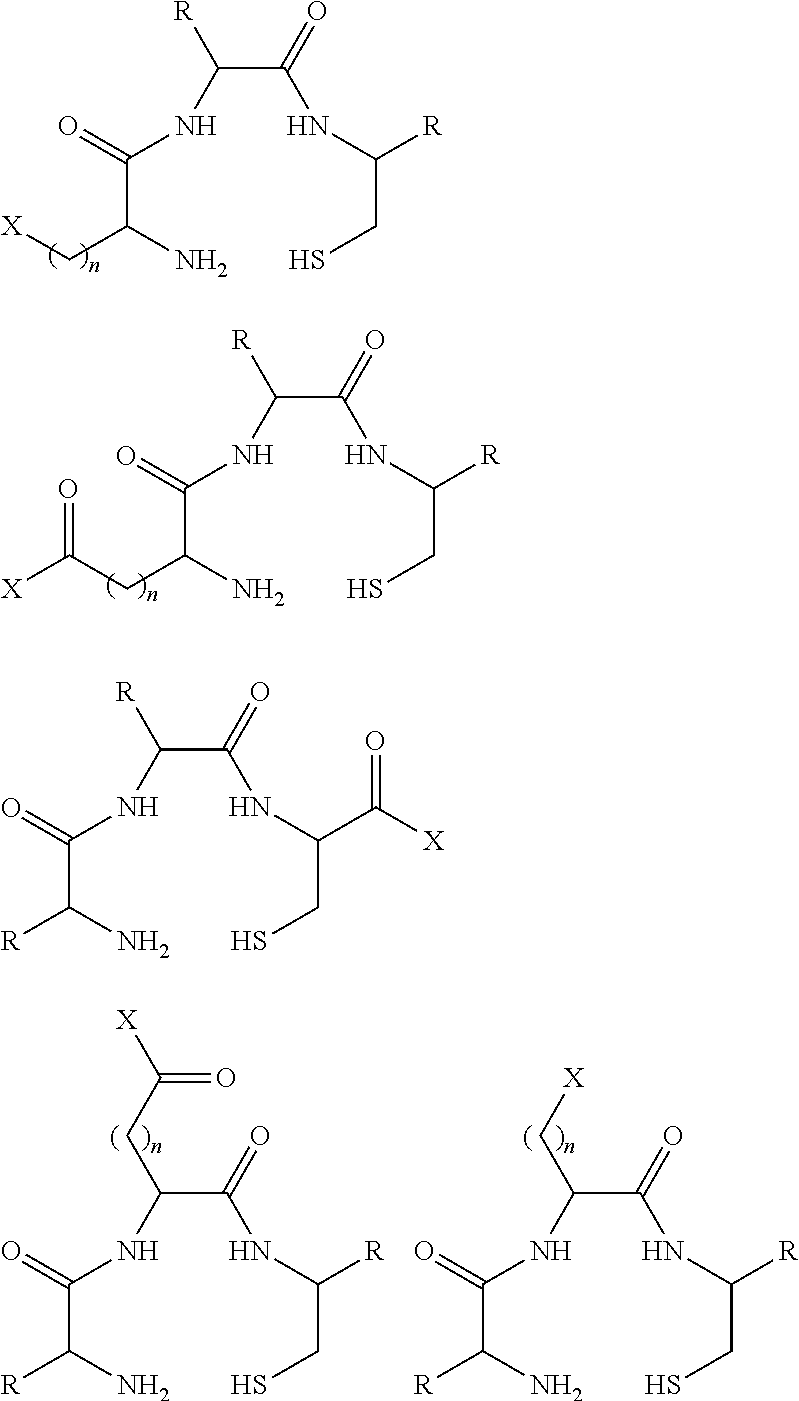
C(C(C[X])N)(NC([R])C(NC([R])CS)=O)=O.C(C(CC(=O)[X])N)(NC([R])C(NC([R])CS)=O)=O.C(C([R])N)(NC([R])C(NC(C(=O)[X])CS)=O)=O.C(C([R])N)(NC(CC(=O)[X])C(NC([R])CS)=O)=O.C(C([R])N)(NC(C[X])C(NC([R])CS)=O)=O
